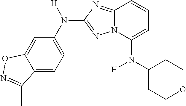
C12=CC=C(N([H])C3=NN4C(=N3)C=CC=C4N(C3CCOCC3)[H])C=C1ON=C2C
